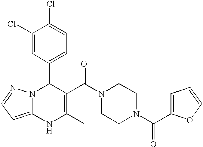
C1(Cl)=CC(C2N3C(=CC=N3)NC(C)=C2C(N2CCN(C(=O)C3=CC=CO3)CC2)=O)=CC=C1Cl
